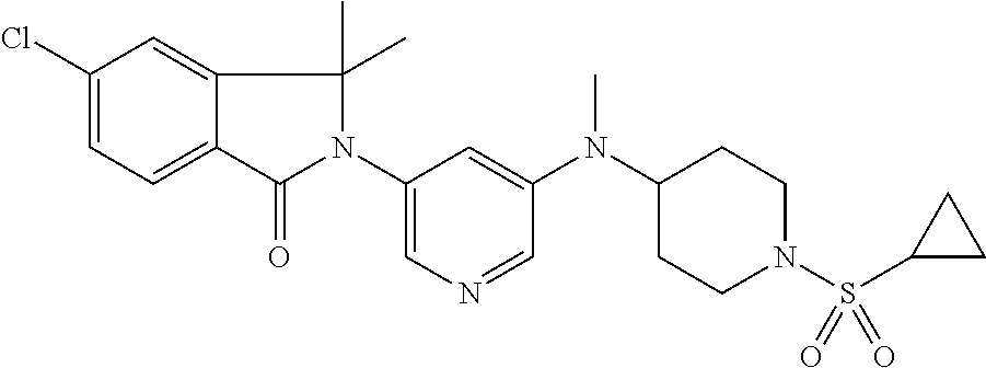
C1(Cl)=CC=C2C(=C1)C(C)(C)N(C1=CN=CC(N(C3CCN(S(C4CC4)(=O)=O)CC3)C)=C1)C2=O
